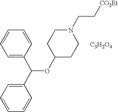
C1=CC=C(C(C2=CC=CC=C2)OC2CCN(CC[CO2Et])CC2)C=C1.[C3H2O4]
